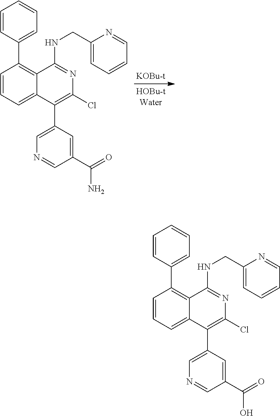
C1=CC=C2C(=C1C1=CC=CC=C1)C(NCC1=CC=CC=N1)=NC(Cl)=C2C1=CN=CC(C(O)=O)=C1.C1=CC=C2C(=C1C1=CC=CC=C1)C(NCC1=CC=CC=N1)=NC(Cl)=C2C1=CN=CC(C(=O)N)=C1
